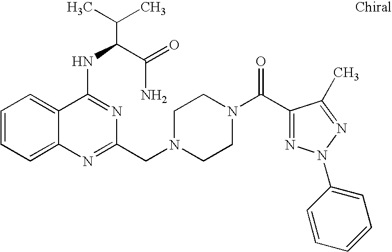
C1=CC=C2C(=C1)C(NC(C(N)=O)C(C)C)=NC(CN1CCN(C(C3=NN(C4=CC=CC=C4)N=C3C)=O)CC1)=N2
